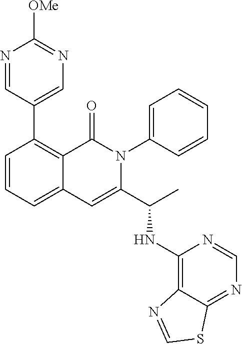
C1(C2=CN=C([OMe])N=C2)=C2C(=CC=C1)C=C(C(C)NC1=C3C(=NC=N1)SC=N3)N(C1=CC=CC=C1)C2=O
